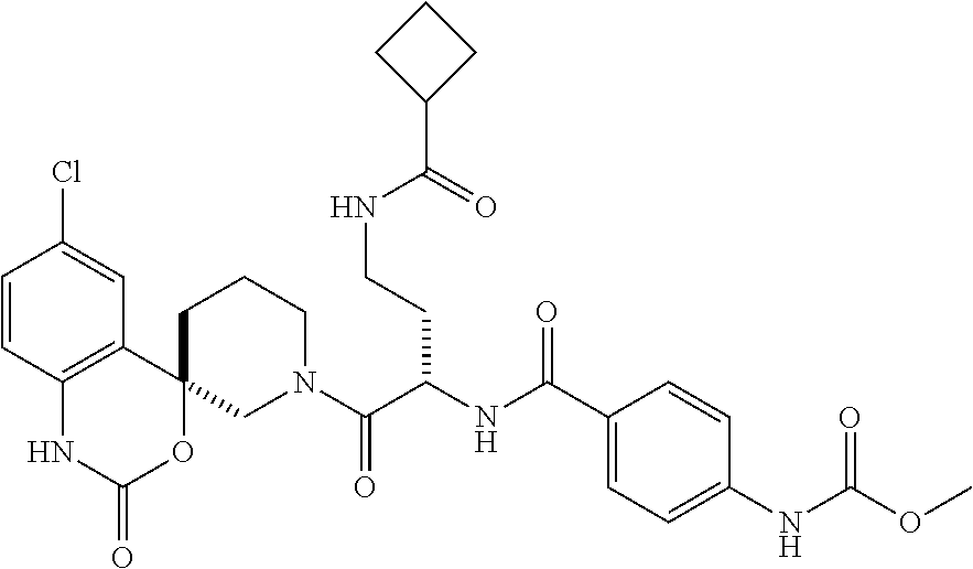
C1=CC2=C(C=C1Cl)C1(OC(=O)N2)CN(C(C(NC(C2=CC=C(NC(OC)=O)C=C2)=O)CCNC(=O)C2CCC2)=O)CCC1
